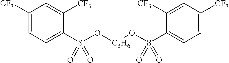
C1([CF3])=CC=C(S(O[C3H6]OS(C2=CC=C([CF3])C=C2[CF3])(=O)=O)(=O)=O)C([CF3])=C1
